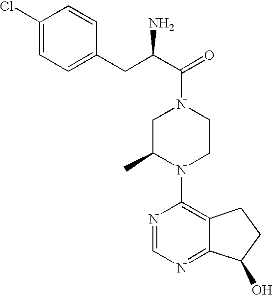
N1=CN=C2C(=C1N1CCN(C(=O)C(CC3=CC=C(Cl)C=C3)N)CC1C)CCC2O
